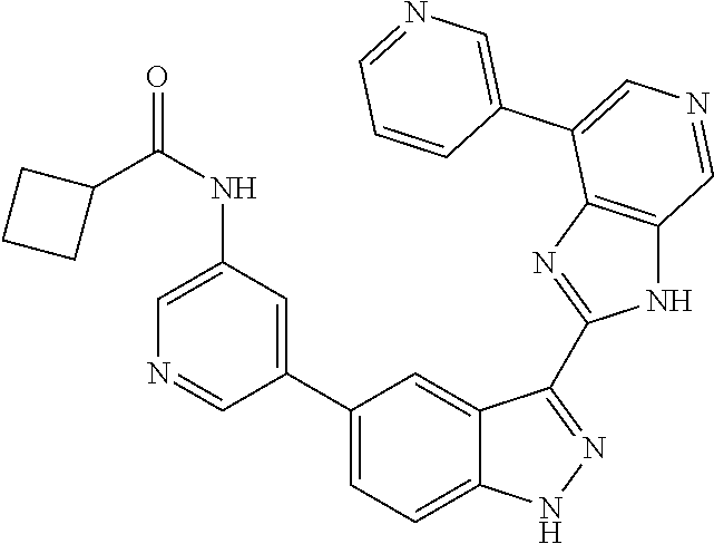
N(C1=CN=CC(C2=CC=C3C(=C2)C(C2=NC4=C(N2)C=NC=C4C2=CN=CC=C2)=NN3)=C1)C(=O)C1CCC1
